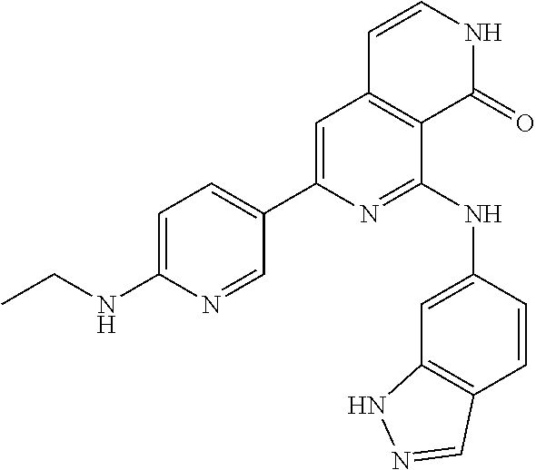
C1=C(NCC)N=CC(C2=CC3=C(C(NC4=CC5=C(C=C4)C=NN5)=N2)C(=O)NC=C3)=C1
